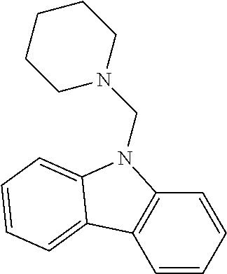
C1=CC=CC2=C1C1=CC=CC=C1N2CN1CCCCC1
